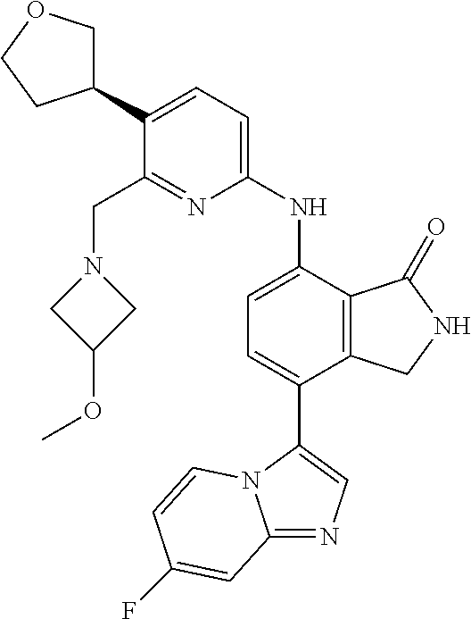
C1(C2COCC2)=CC=C(NC2=CC=C(C3=CN=C4N3C=CC(F)=C4)C3=C2C(=O)NC3)N=C1CN1CC(OC)C1
